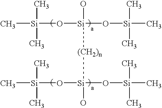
C[Si](O[Si](O[Si](C)(C)C)(O)[(CH2)n][Si](O[Si](C)(C)C)(O[Si](C)(C)C)O)(C)C
